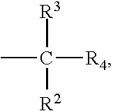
CC([R4])([R3])[R2]
